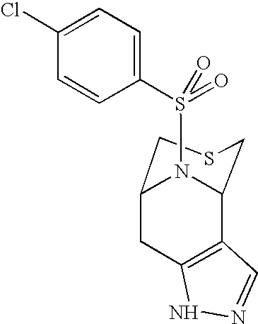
C12CC3=C(C(N1S(C1=CC=C(Cl)C=C1)(=O)=O)CSC2)C=NN3
